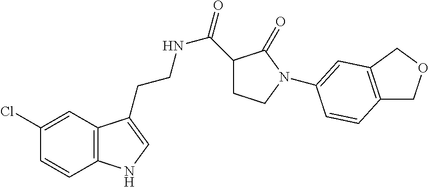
C12=C(C=C(Cl)C=C1)C(CCNC(=O)C1CCN(C3=CC4=C(COC4)C=C3)C1=O)=CN2
